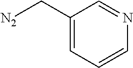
[N2]CC1=CC=CN=C1
